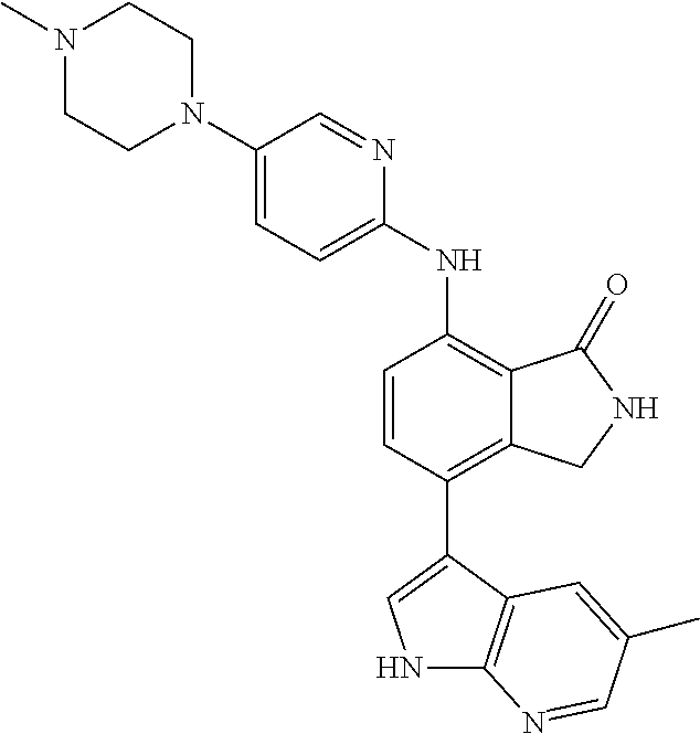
N1(C)CCN(C2=CC=C(NC3=C4C(=C(C5=CNC6=C5C=C(C)C=N6)C=C3)CNC4=O)N=C2)CC1
